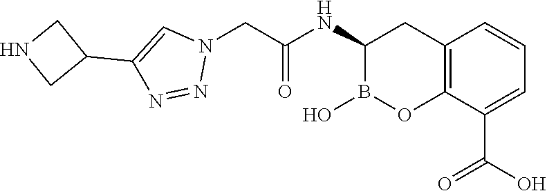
C12=C(C(C(O)=O)=CC=C1)OB(O)C(NC(=O)CN1C=C(C3CNC3)N=N1)C2
